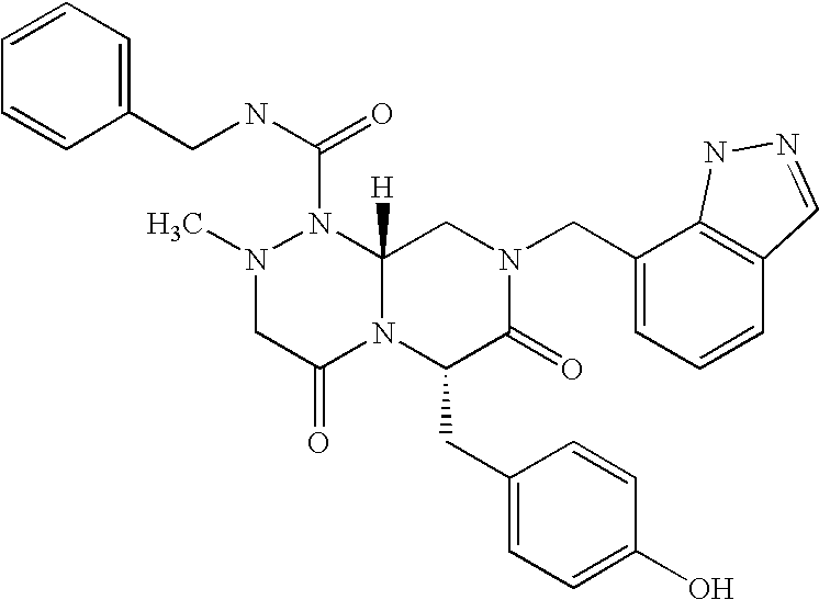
C1=CC=CC(CNC(N2N(C)CC(=O)N3C2([H])CN(CC2=CC=CC4=C2NN=C4)C(=O)C3CC2=CC=C(O)C=C2)=O)=C1
